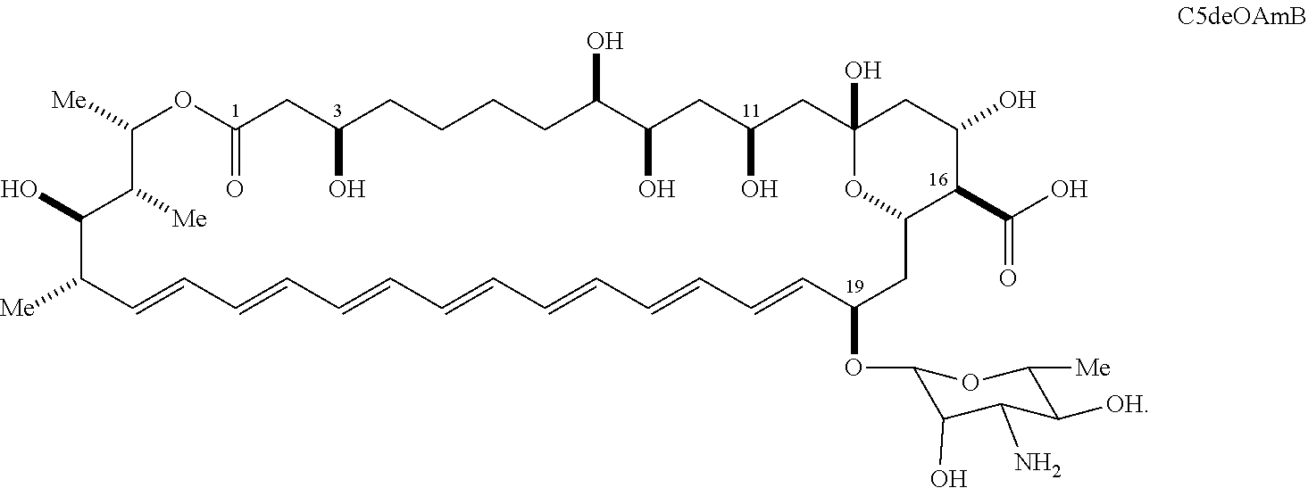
C1([Me])OC(=O)CC(O)CCCCC(O)C(O)CC(O)CC2(O)CC(O)C(C(O)=O)C(O2)CC(OC2C(O)C(N)C([OH])C([Me])O2)C=CC=CC=CC=CC=CC=CC=CC([Me])C(O)C1[Me]
